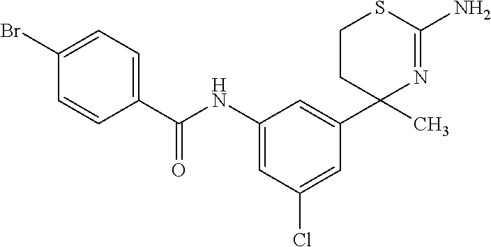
C1CC(C2=CC(NC(C3=CC=C(Br)C=C3)=O)=CC(Cl)=C2)(C)N=C(N)S1
